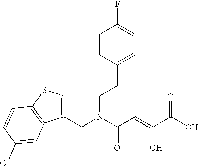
C1(CN(C(C=C(C(O)=O)O)=O)CCC2=CC=C(F)C=C2)=CSC2=C1C=C(Cl)C=C2
